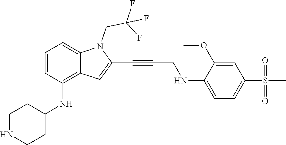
C(C#CC1=CC2=C(NC3CCNCC3)C=CC=C2N1CC(F)(F)F)NC1=CC=C(S(C)(=O)=O)C=C1OC
